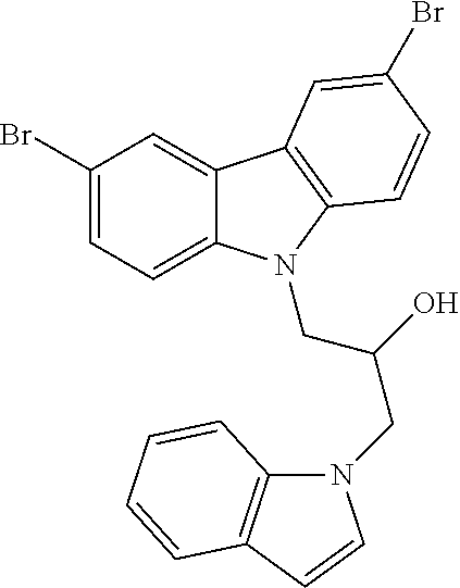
C1(Br)=CC=C2C(=C1)C1=C(N2CC(CN2C3=C(C=C2)C=CC=C3)O)C=CC(Br)=C1
